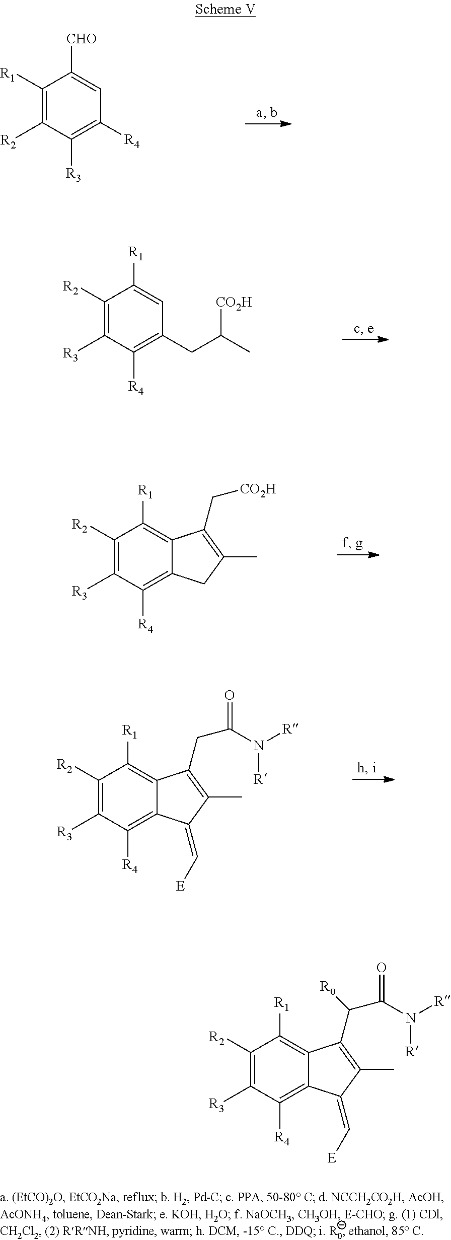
C1([R4])=C2C(=C([R1])C([R2])=C1[R3])C(C(C(=O)N([R])[R])[R0])=C(C)C2=C[E].C1([R1])=C([R2])C([R3])=C([R4])C=C1[CHO].C1([R2])=C([R3])C([R4])=C(CC(C)[CO2H])C=C1[R1].C1([R2])=C([R3])C([R4])=C2C(=C1[R1])C(C[CO2H])=C(C)C2.C1([R4])=C2C(=C([R1])C([R2])=C1[R3])C(CC(=O)N([R])[R])=C(C)C2=C[E]
